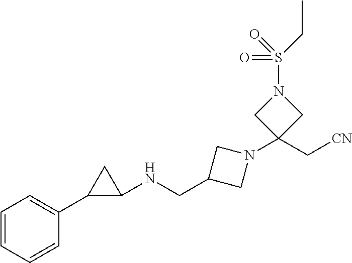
C1=CC=CC(C2C(NCC3CN(C4(C[CN])CN(S(=O)(CC)=O)C4)C3)C2)=C1
